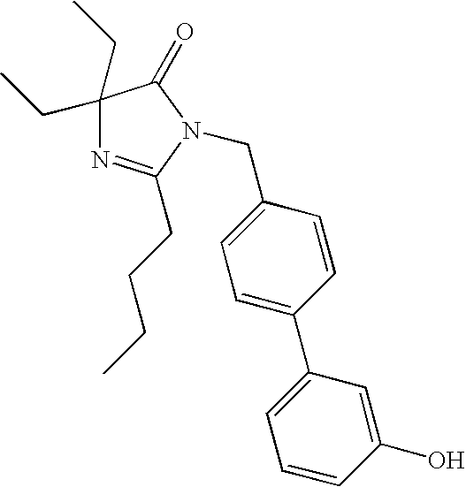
C1(CC)(CC)N=C(CCCC)N(CC2=CC=C(C3=CC=CC(O)=C3)C=C2)C1=O
